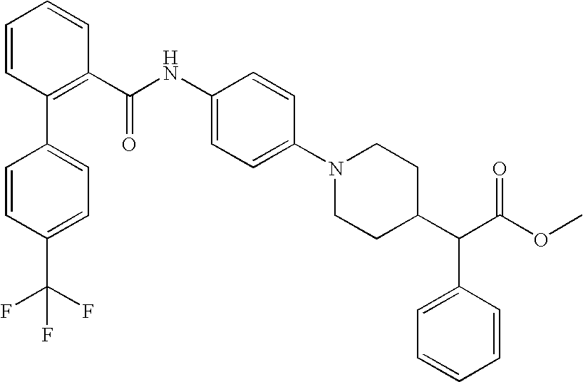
COC(C(C1CCN(C2=CC=C(NC(C3=C(C4=CC=C(C(F)(F)F)C=C4)C=CC=C3)=O)C=C2)CC1)C1=CC=CC=C1)=O
